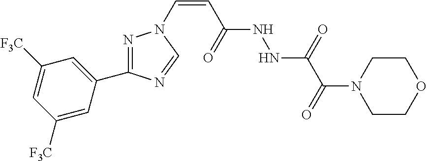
C1([F3C])=CC([F3C])=CC(C2=NN(C=CC(NNC(C(N3CCOCC3)=O)=O)=O)C=N2)=C1
